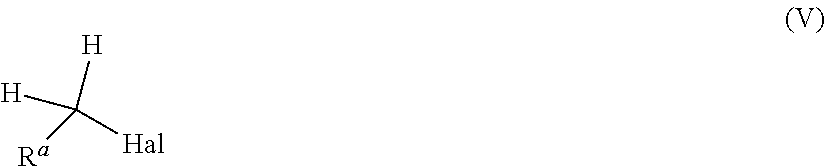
[H]C([Hal])([H])[Ra]
